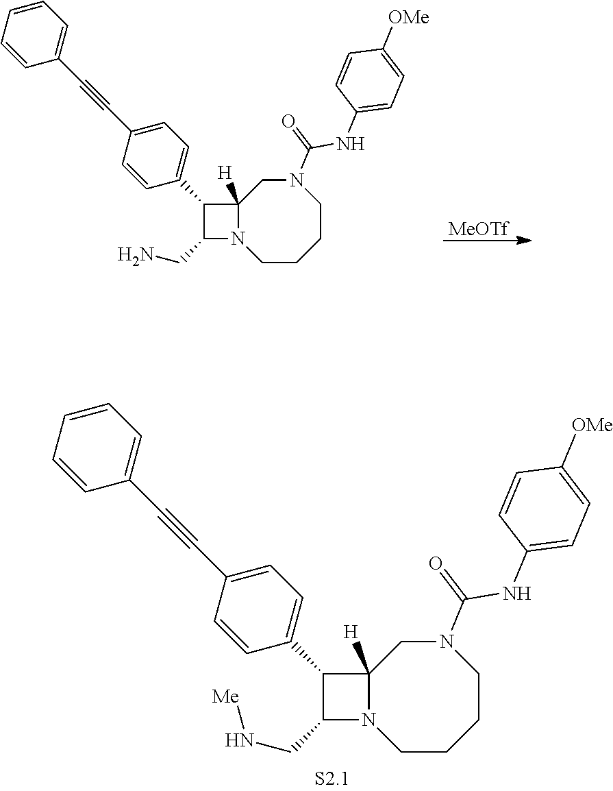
C12([H])N(CCCCN(C(NC3=CC=C([OMe])C=C3)=O)C1)C(CN[Me])C2C1=CC=C(C#CC2=CC=CC=C2)C=C1.C12([H])N(CCCCN(C(NC3=CC=C([OMe])C=C3)=O)C1)C(CN)C2C1=CC=C(C#CC2=CC=CC=C2)C=C1.[MeOTf]
